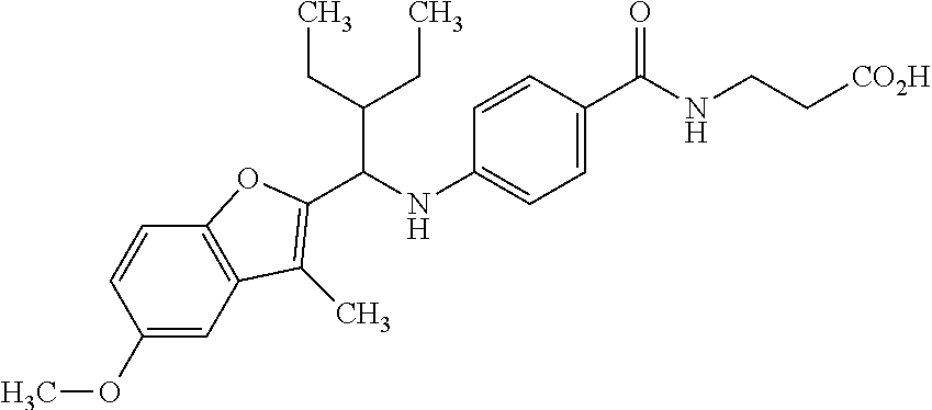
C1(OC)=CC2=C(C=C1)OC(C(NC1=CC=C(C(NCC[CO2H])=O)C=C1)C(CC)CC)=C2C
